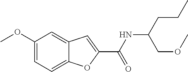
C1(OC)=CC=C2C(=C1)C=C(C(NC(CCC)COC)=O)O2
